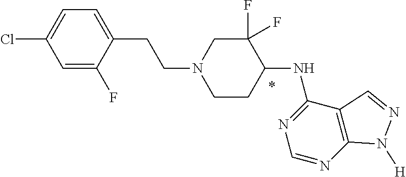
C1=C(F)C(CCN2CCC(NC3=NC=NC4=C3C=NN4[H])C(F)(F)C2)=CC=C1Cl
